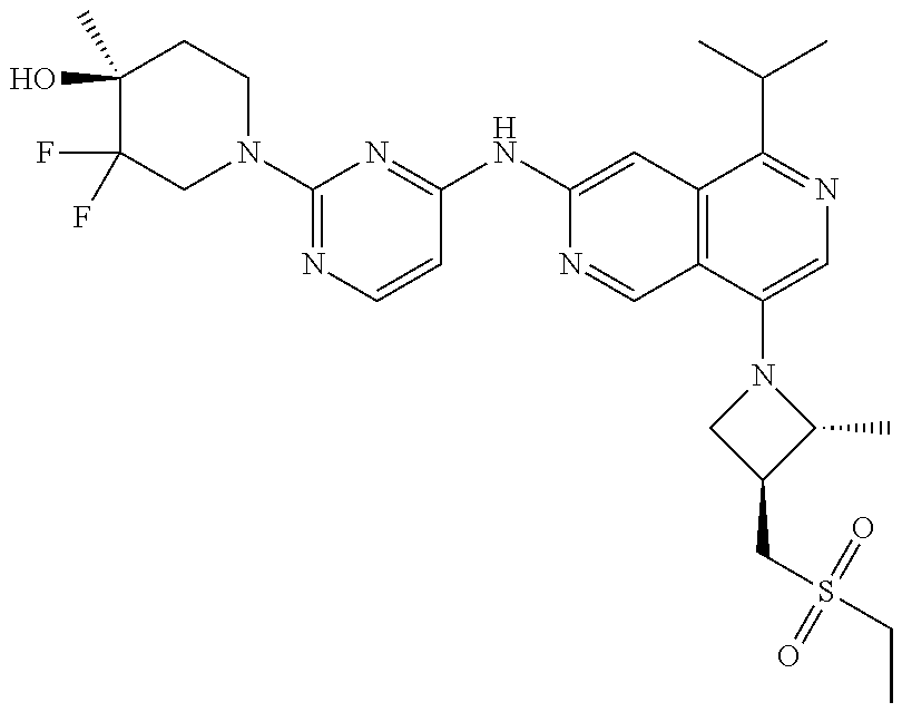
C1(O)(C)C(F)(F)CN(C2=NC=CC(NC3=CC4=C(C=N3)C(N3CC(CS(CC)(=O)=O)C3C)=CN=C4C(C)C)=N2)CC1
